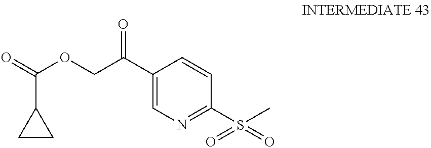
C(OCC(C1=CN=C(S(C)(=O)=O)C=C1)=O)(=O)C1CC1
